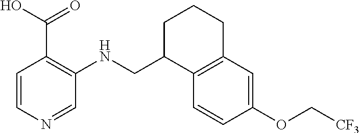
C1C(CNC2=C(C(O)=O)C=CN=C2)C2=C(CC1)C=C(OC[CF3])C=C2
